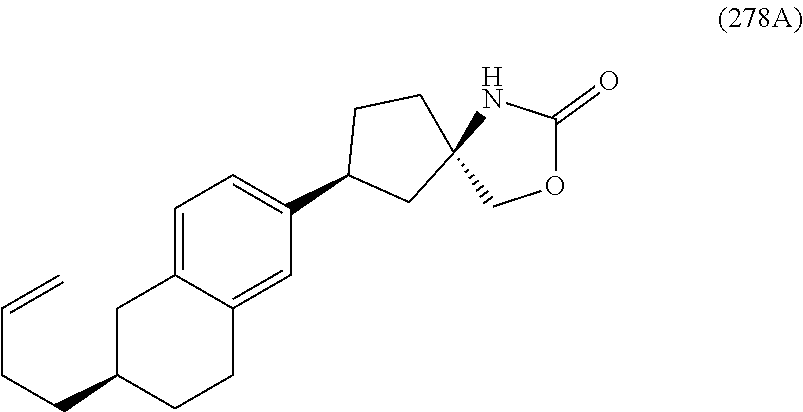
C1C(CCC=C)CCC2=CC(C3CC4(CC3)NC(=O)OC4)=CC=C12
